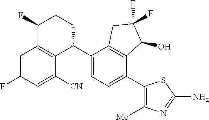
C1=C(F)C=C([CN])C2=C1C(F)CCC2C1=CC=C(C2=C([Me])N=C(N)S2)C2=C1CC(F)(F)C2O
